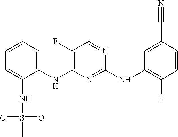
C1=CC=C(NC2=C(F)C=NC(NC3=C(F)C=CC(C#N)=C3)=N2)C(NS(=O)(=O)C)=C1
